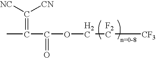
C([F2C][CF3])OC(C(C)=C([NC])[CN])=O
